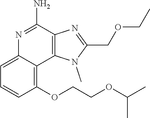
C1(OCCOC(C)C)=C2C(=CC=C1)N=C(N)C1=C2N(C)C(COCC)=N1
